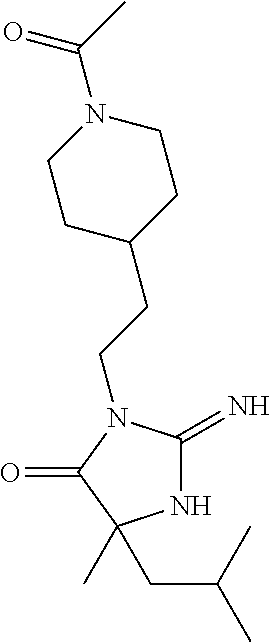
N1C(=N)N(CCC2CCN(C(C)=O)CC2)C(=O)C1(C)CC(C)C
